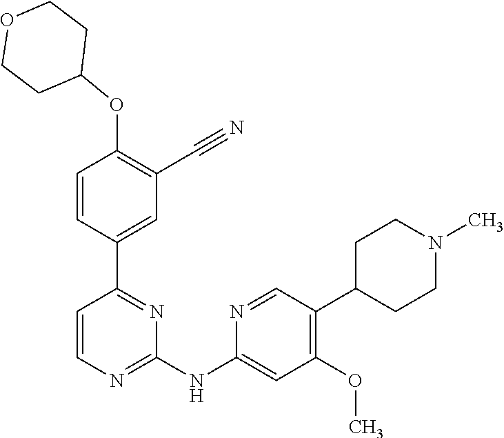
O(C1=C(C#N)C=C(C2=NC(NC3=CC(OC)=C(C4CCN(C)CC4)C=N3)=NC=C2)C=C1)C1CCOCC1
